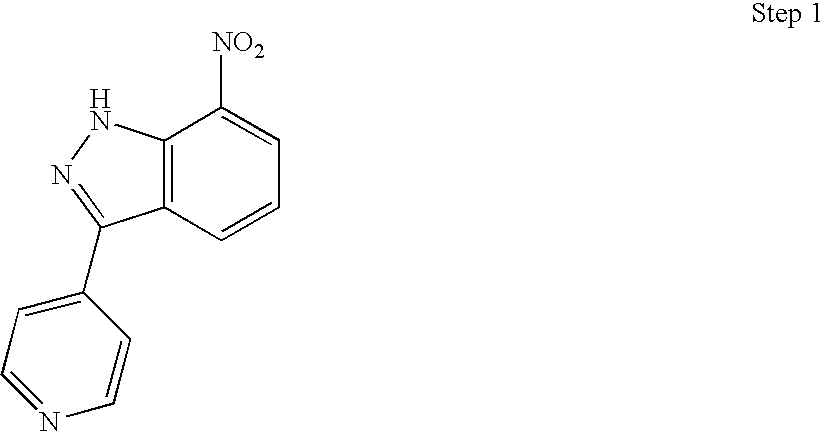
[NO2]C1=CC=CC2=C1NN=C2C1=CC=NC=C1
